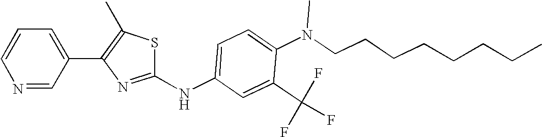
C1=CN=CC(C2=C(C)SC(NC3=CC=C(N(CCCCCCCC)C)C(C(F)(F)F)=C3)=N2)=C1
